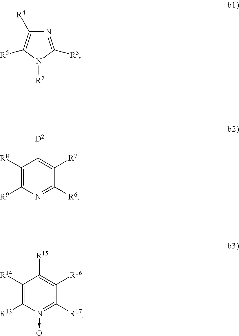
N1=C([R3])N([R2])C([R5])=C1[R4].C1([R8])=C([R9])N=C([R6])C([R7])=C1[D2].C1([R14])=C([R13])N(->O)=C([R17])C([R16])=C1[R15]
